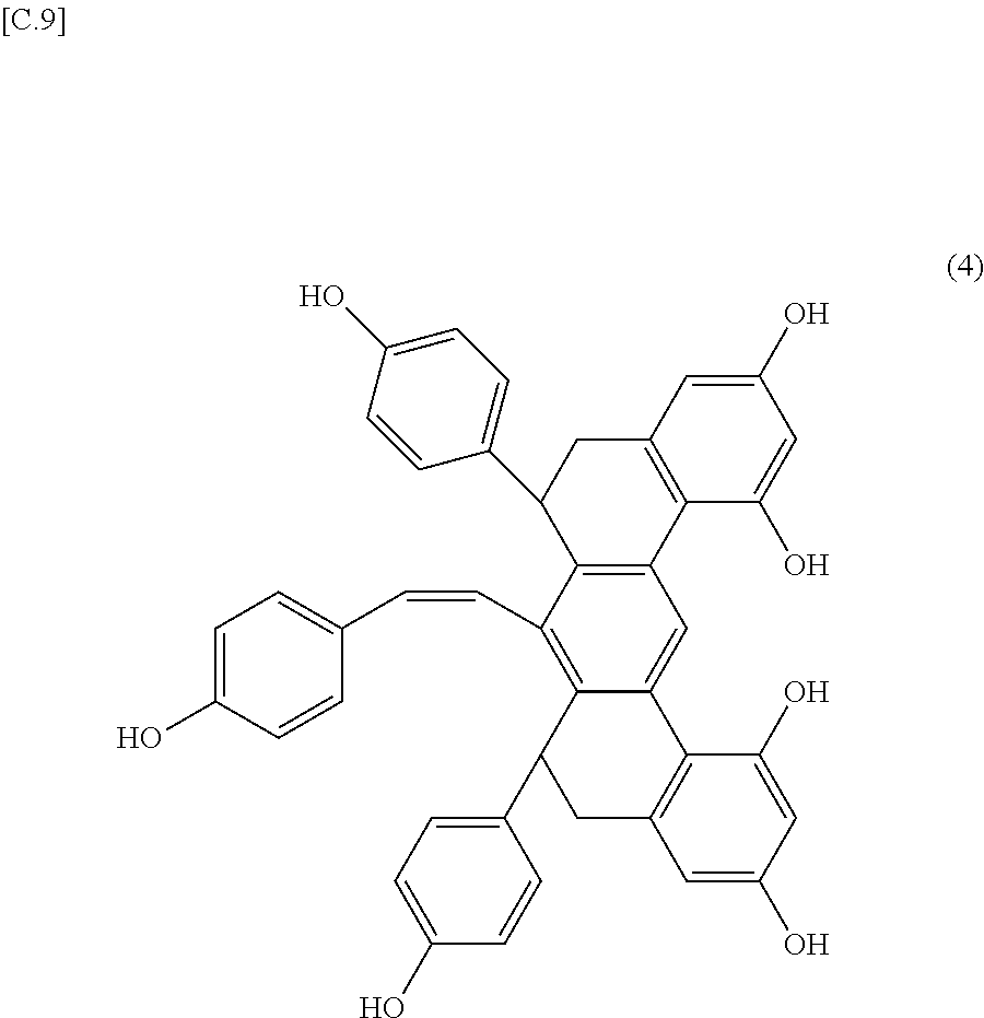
C12=C(C(C=CC3=CC=C(O)C=C3)=C3C(=C1)C1=C(CC3C3=CC=C(O)C=C3)C=C(O)C=C1O)C(C1=CC=C(O)C=C1)CC1=C2C(O)=CC(O)=C1
